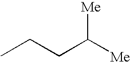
CCCC([Me])[Me]
